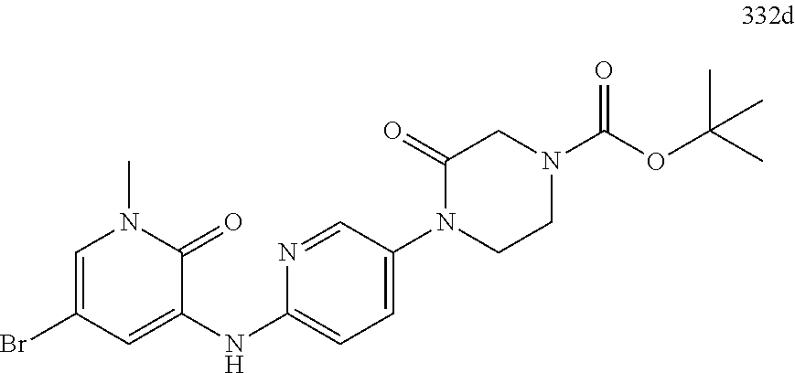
C1(=O)N(C2=CC=C(NC3=CC(Br)=CN(C)C3=O)N=C2)CCN(C(OC(C)(C)C)=O)C1
